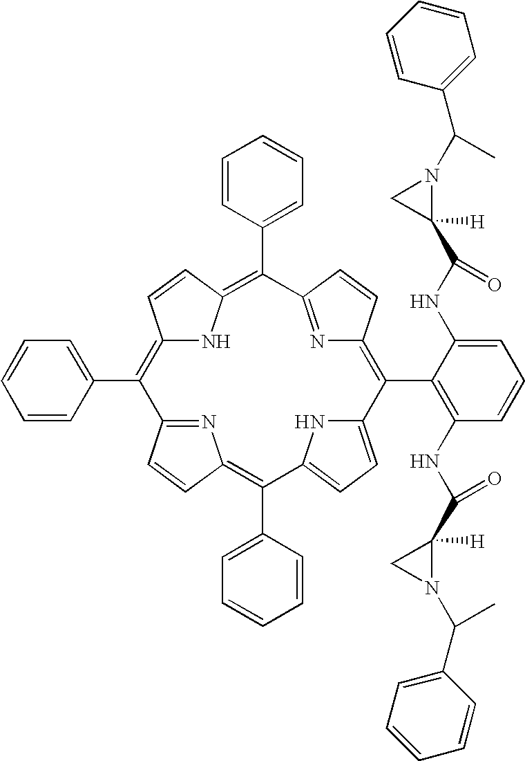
C12=C(C3=CC=CC=C3)C3=NC(=C(C4=CC=CC=C4)C4=CC=C(N4)C(C4=C(NC(C5([H])N(C(C6=CC=CC=C6)C)C5)=O)C=CC=C4NC(C4([H])N(C(C5=CC=CC=C5)C)C4)=O)=C4N=C(C(C5=CC=CC=C5)=C(N1)C=C2)C=C4)C=C3
